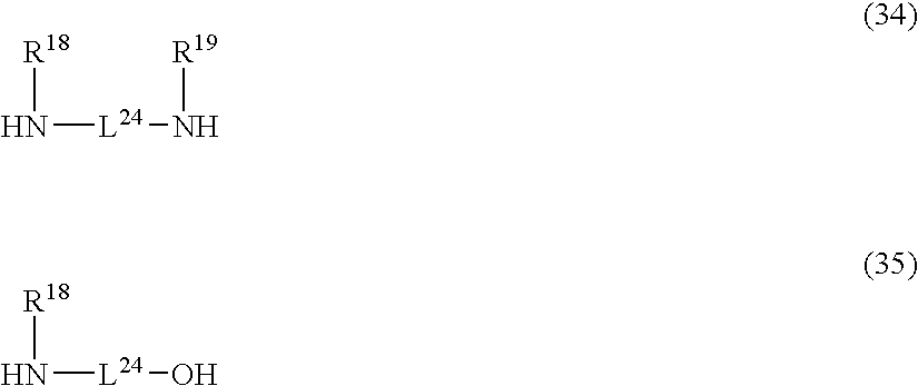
N([L24]N[R19])[R18].N([L24]O)[R18]
